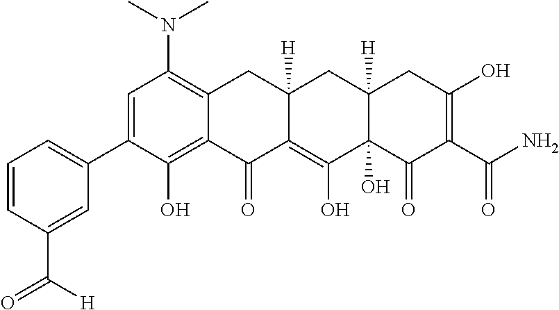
C1=C(C2=CC=CC(C(=O)[H])=C2)C(O)=C2C(=C1N(C)C)CC1([H])C(=C(O)C3(O)C([H])(C1)CC(O)=C(C(N)=O)C3=O)C2=O
